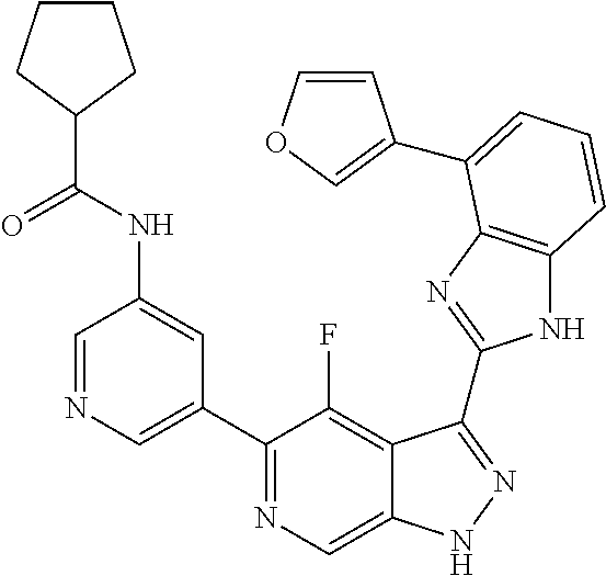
C1=NC=C(C2=NC=C3C(=C2F)C(C2=NC4=C(N2)C=CC=C4C2=COC=C2)=NN3)C=C1NC(=O)C1CCCC1
